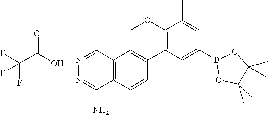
C1(OC)=C(C2=CC3=C(C=C2)C(N)=NN=C3C)C=C(B2OC(C)(C)C(C)(C)O2)C=C1C.O=C(O)C(F)(F)F
